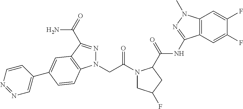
N1(C(CN2N=C(C(=O)N)C3=C2C=CC(C2=CN=NC=C2)=C3)=O)CC(F)CC1C(NC1=NN(C)C2=C1C=C(F)C(F)=C2)=O
